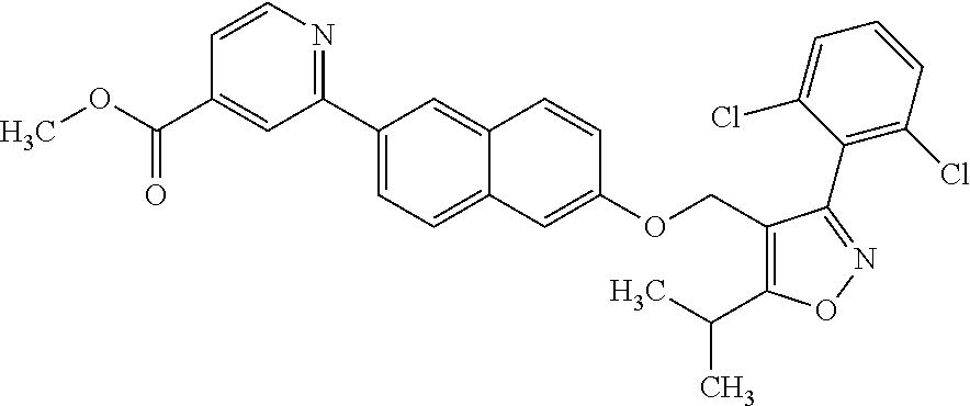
C1(C2=NC=CC(C(=O)OC)=C2)=CC=C2C(=C1)C=CC(OCC1=C(C(C)C)ON=C1C1=C(Cl)C=CC=C1Cl)=C2
